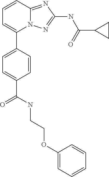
C1=CC2=NC(NC(C3CC3)=O)=NN2C(C2=CC=C(C(NCCOC3=CC=CC=C3)=O)C=C2)=C1
